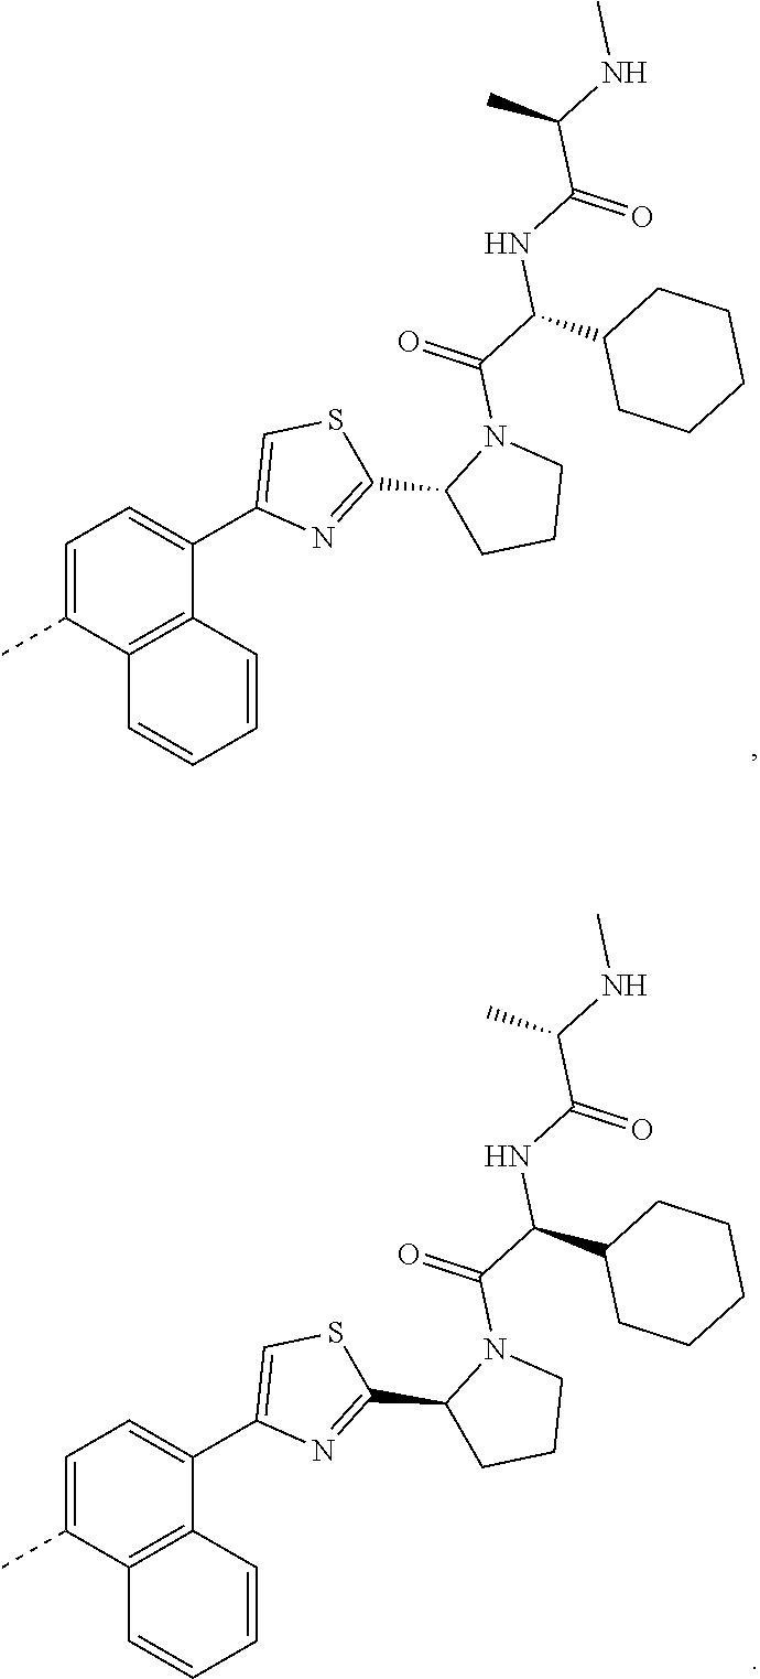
C1=C(C)C2=C(C(C3=CSC(C4CCCN4C(C(C4CCCCC4)NC(C(NC)C)=O)=O)=N3)=C1)C=CC=C2.C1=C(C)C2=C(C(C3=CSC(C4CCCN4C(C(C4CCCCC4)NC(C(NC)C)=O)=O)=N3)=C1)C=CC=C2
